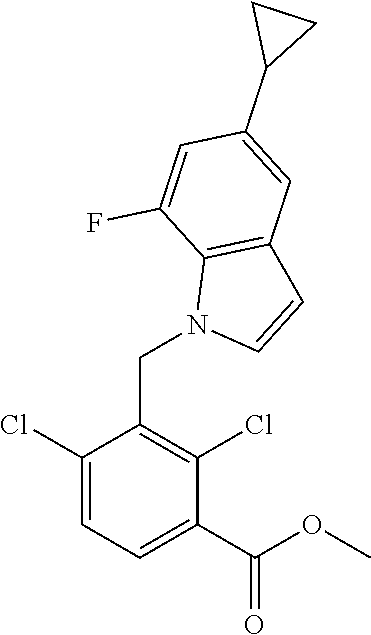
C1(Cl)=CC=C(C(OC)=O)C(Cl)=C1CN1C=CC2=C1C(F)=CC(C1CC1)=C2
